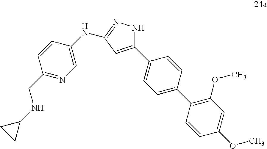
C1(C2=CC=C(C3=C(OC)C=C(OC)C=C3)C=C2)=CC(NC2=CN=C(CNC3CC3)C=C2)=NN1
